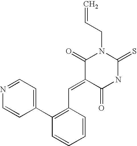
C1(C2=C(C=C3C(=O)NC(=S)N(CC=C)C3=O)C=CC=C2)=CC=NC=C1
